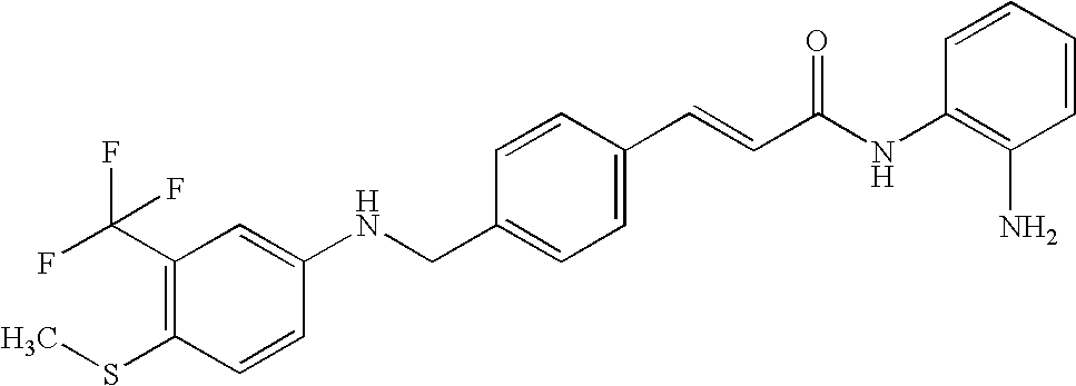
C1(C=CC(NC2=C(N)C=CC=C2)=O)=CC=C(CNC2=CC(C(F)(F)F)=C(SC)C=C2)C=C1
